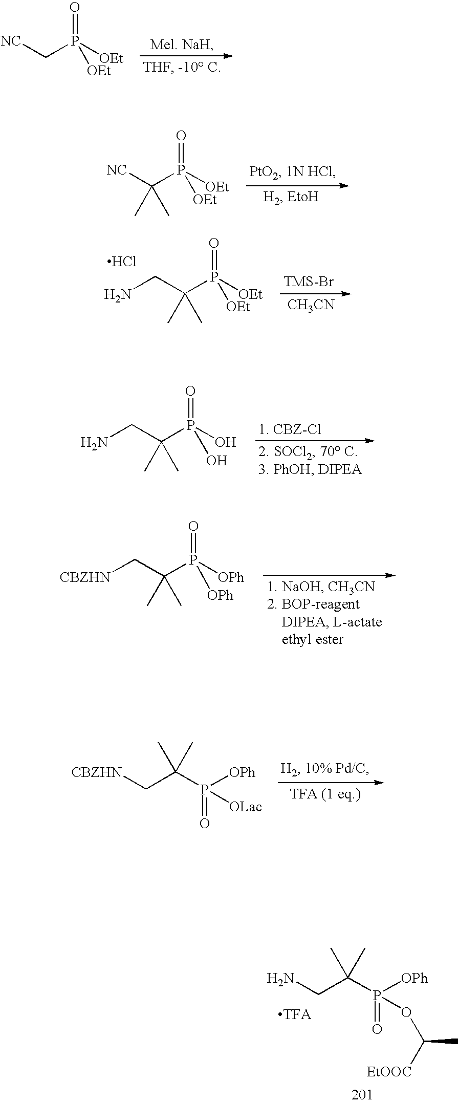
[NC]CP([OEt])(=O)[OEt].[NC]C(P([OEt])(=O)[OEt])(C)C.C(C(P([OEt])(=O)[OEt])(C)C)N.Cl.[CH3CN].C(C(P(O)(=O)O)(C)C)N.C(C(P([OPh])(=O)[OPh])(C)C)[CBZHN].P(OC(C)[EtOOC])(C(CN)(C)C)([OPh])=O.P([OLac])(C(C[CBZHN])(C)C)([OPh])=O
